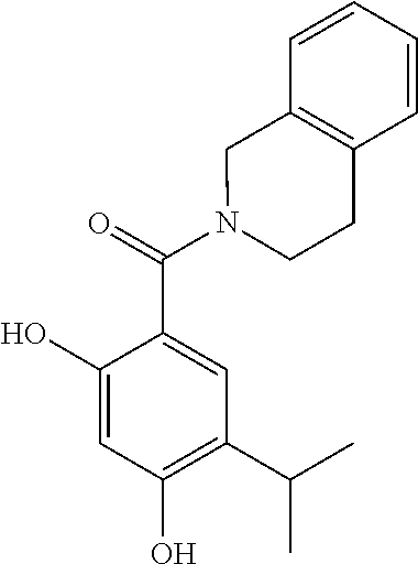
C1(O)=CC(O)=C(C(C)C)C=C1C(=O)N1CCC2=C(C1)C=CC=C2
